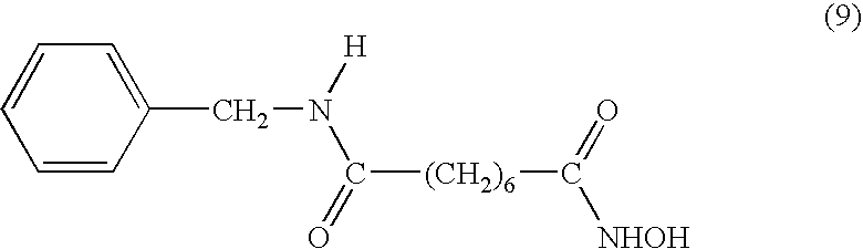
C1=CC(CN([H])C([(CH2)6]C([NHOH])=O)=O)=CC=C1
